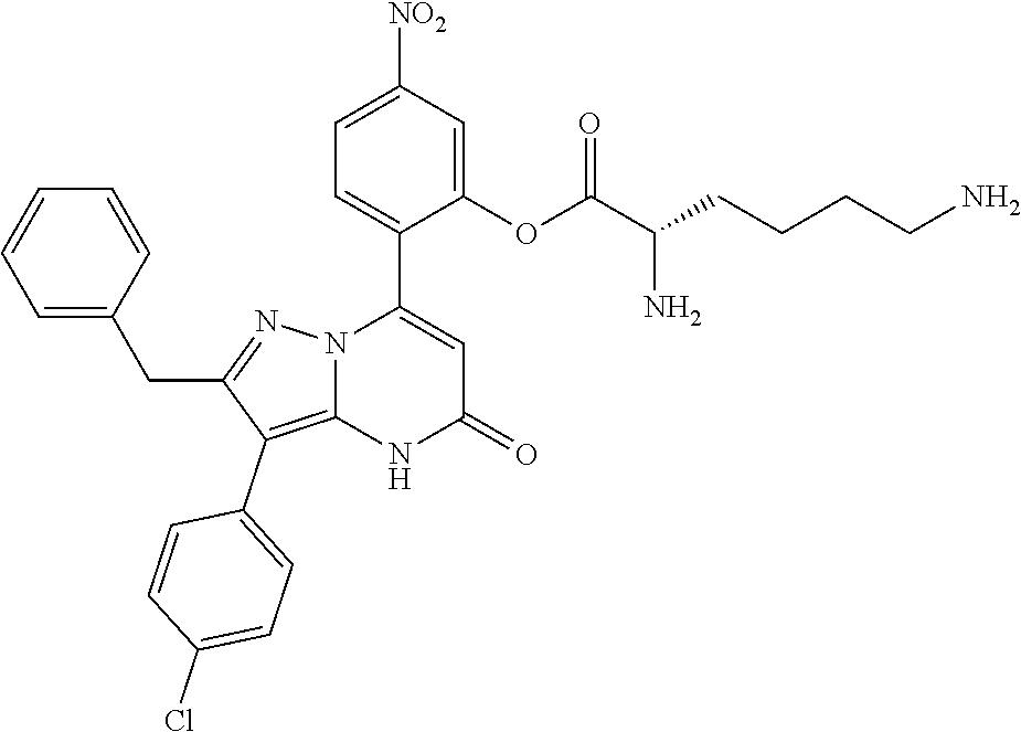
C1(OC(C(CCCCN)N)=O)=CC([NO2])=CC=C1C1=CC(=O)NC2=C(C3=CC=C(Cl)C=C3)C(CC3=CC=CC=C3)=NN12
